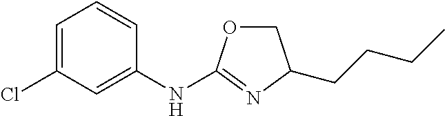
C1(NC2=NC(CCCC)CO2)=CC(Cl)=CC=C1
